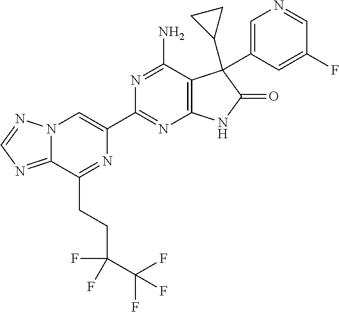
C12=NC=NN1C=C(C1=NC3=C(C(N)=N1)C(C1CC1)(C1=CN=CC(F)=C1)C(=O)N3)N=C2CCC(F)(C(F)(F)F)F
